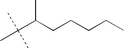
C(C(CCCCC)C)(C)(C)C
